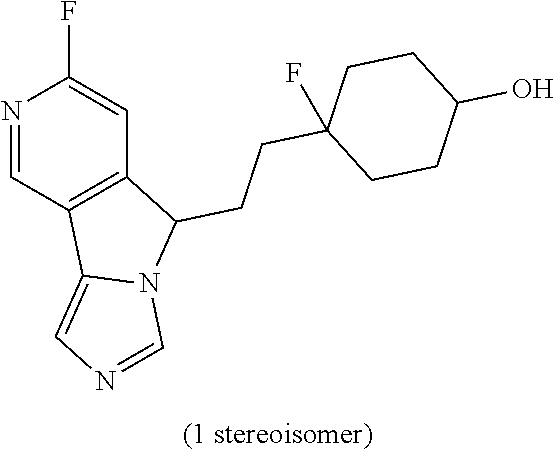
N1=CC2=C(C=C1F)C(CCC1(F)CCC(O)CC1)N1C2=CN=C1
